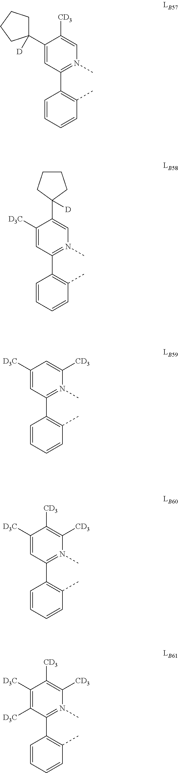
C1(C2([D])CCCC2)=CC(C2=C(C)C=CC=C2)=N(C)C=C1[CD3].C1([D3C])=CC(C2=C(C)C=CC=C2)=N(C)C=C1C1([D])CCCC1.C1([D3C])=CC(C2=C(C)C=CC=C2)=N(C)C([CD3])=C1.C1([D3C])=CC(C2=C(C)C=CC=C2)=N(C)C([CD3])=C1[CD3].C1([D3C])=C([D3C])C(C2=C(C)C=CC=C2)=N(C)C([CD3])=C1[CD3]
